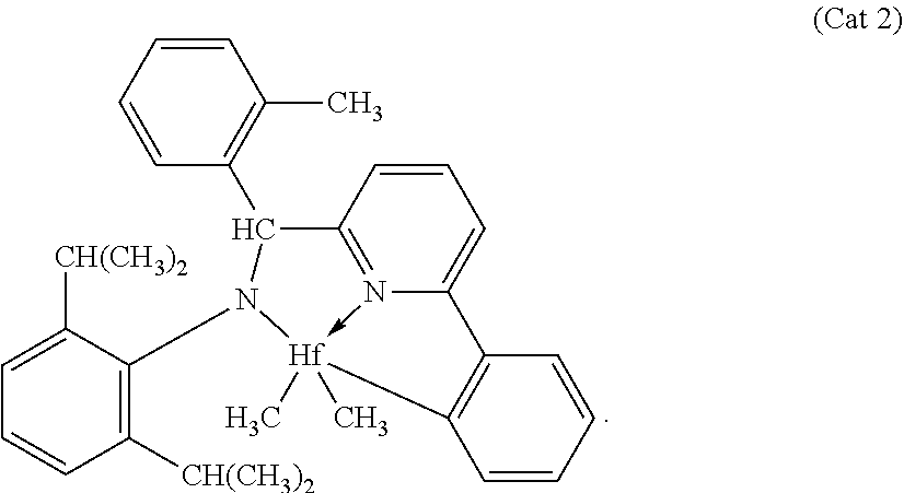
C1=CC=CC(C)=C1C1C2=N3->[Hf](C)(C)(N1C1=C([CH(CH3)2])C=CC=C1[CH(CH3)2])C1=C(C3=CC=C2)C=CC=C1
